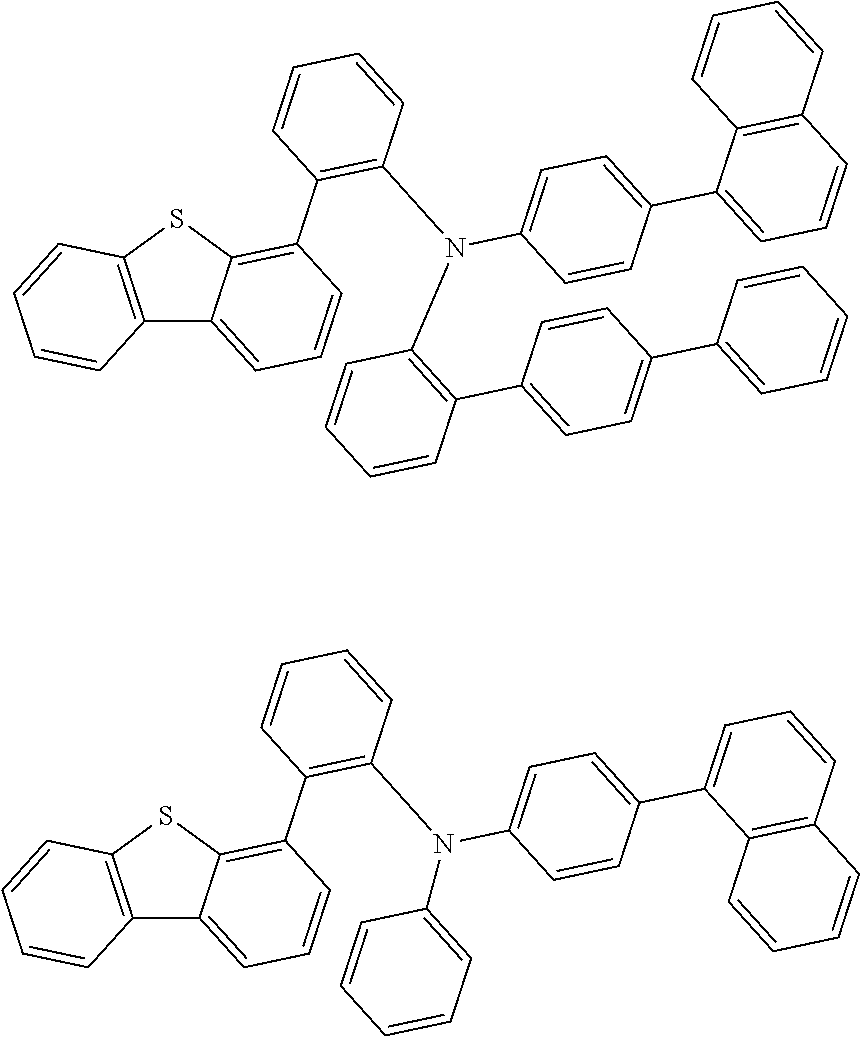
C12=C(SC3=C(C4=C(N(C5=C(C6=CC=C(C7=CC=CC=C7)C=C6)C=CC=C5)C5=CC=C(C6=CC=CC7=C6C=CC=C7)C=C5)C=CC=C4)C=CC=C13)C=CC=C2.C12=C(SC3=C(C4=C(N(C5=CC=C(C6=CC=CC7=C6C=CC=C7)C=C5)C5=CC=CC=C5)C=CC=C4)C=CC=C13)C=CC=C2
